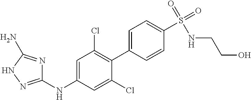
C1(NC2=CC(Cl)=C(C3=CC=C(S(=O)(=O)NCCO)C=C3)C(Cl)=C2)=NNC(N)=N1
